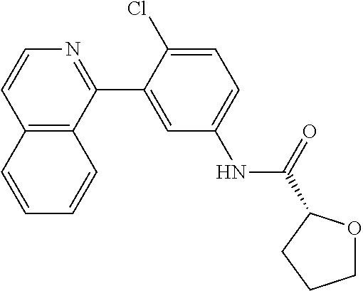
C12=C(C(C3=CC(NC(C4OCCC4)=O)=CC=C3Cl)=NC=C1)C=CC=C2
